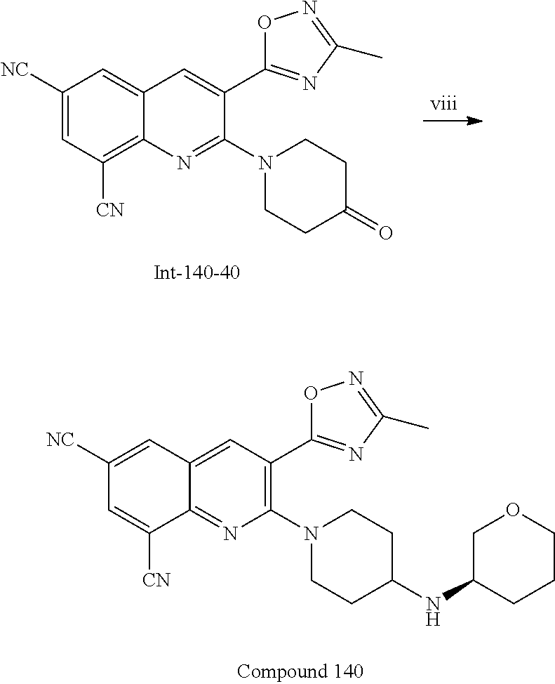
C1([NC])=CC([CN])=C2C(=C1)C=C(C1=NC(C)=NO1)C(N1CCC(=O)CC1)=N2.C1([NC])=CC2=CC(C3=NC(C)=NO3)=C(N3CCC(NC4COCCC4)CC3)N=C2C([CN])=C1
